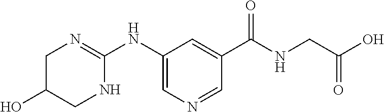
C1C(O)CNC(NC2=CN=CC(C(NCC(=O)O)=O)=C2)=N1
